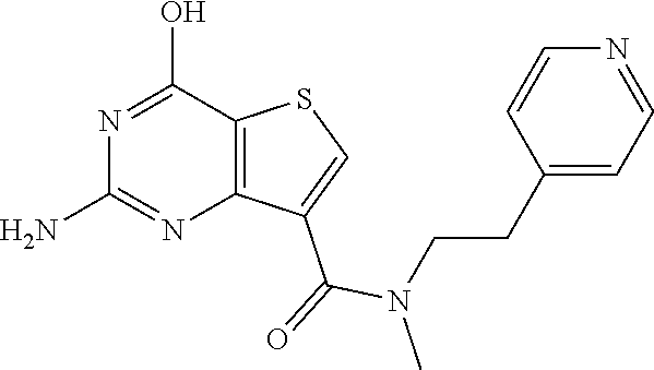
N1=C(O)C2=C(N=C1N)C(C(=O)N(CCC1=CC=NC=C1)C)=CS2
